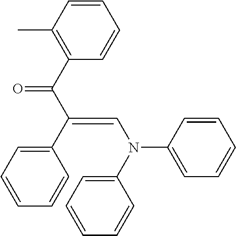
C1=CC(C)=C(C(C(C2=CC=CC=C2)=CN(C2=CC=CC=C2)C2=CC=CC=C2)=O)C=C1
